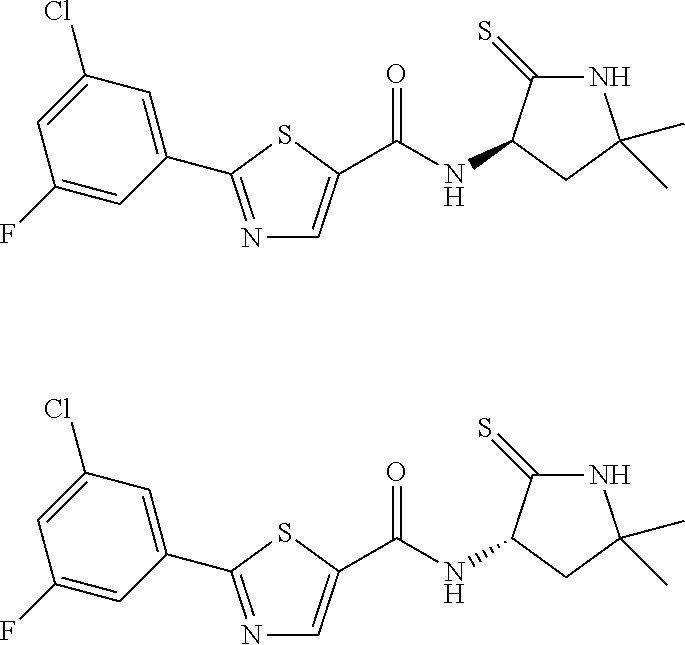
N1=C(C2=CC(Cl)=CC(F)=C2)SC(C(NC2C(=S)NC(C)(C)C2)=O)=C1.N1=C(C2=CC(Cl)=CC(F)=C2)SC(C(NC2C(=S)NC(C)(C)C2)=O)=C1
